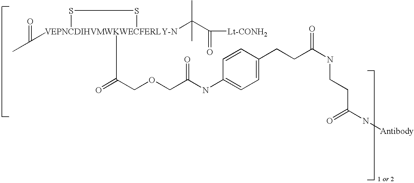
CC([VEPNCDIHVMWKWECFERLY-N]1(C(=O)COCC(NC2=CC=C(CCC(NCCC(N[Antibody])=O)=O)C=C2)=O)(C(C([Lt-CONH2])=O)(C)C)SS1)=O
